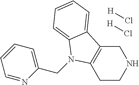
C1CNCC2=C1N(CC1=CC=CC=N1)C1=CC=CC=C21.[H]Cl.[H]Cl
